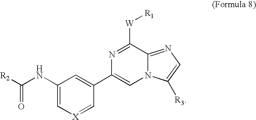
[X]1=CC(C2=CN3C(=NC=C3[R3])C([W][R1])=N2)=CC(NC([R2])=O)=C1
